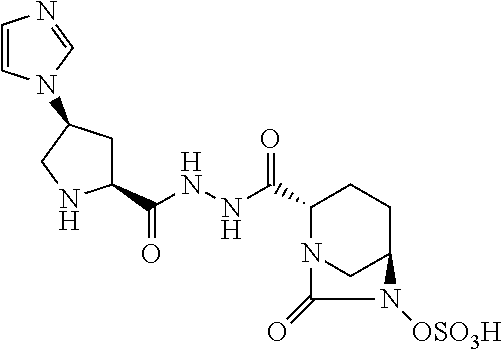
C1=CN(C2CC(C(NNC(C3N4CC(CC3)N([OSO3H])C4=O)=O)=O)NC2)C=N1
